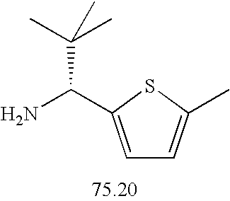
C1=C(C(N)C(C)(C)C)SC(C)=C1
